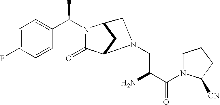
C1=C(F)C=CC(C(C)N2C(=O)C3CC2CN3CC(C(N2C([CN])CCC2)=O)N)=C1
